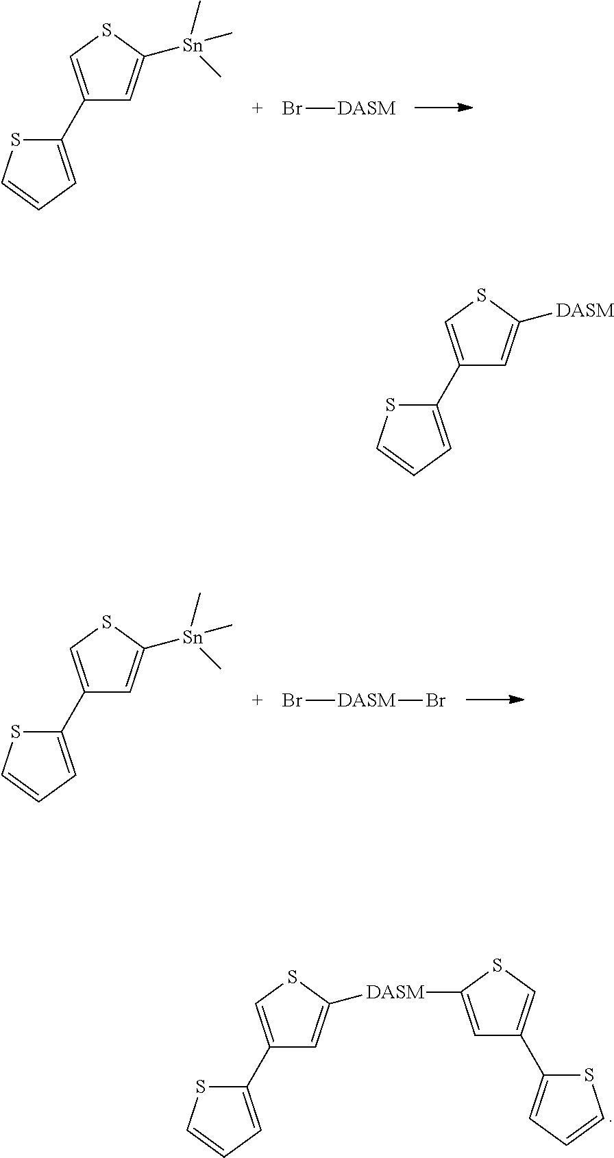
C1(C2=CSC([Sn](C)(C)C)=C2)=CC=CS1.Br[DASM].C1(C2=CSC([Sn](C)(C)C)=C2)=CC=CS1.Br[DASM]Br.C1(C2=CSC([DASM]C3=CC(C4=CC=CS4)=CS3)=C2)=CC=CS1.C1(C2=CSC([DASM])=C2)=CC=CS1
